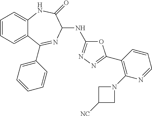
C1=CC=C2C(=C1)NC(=O)C(NC1=NN=C(C3=C(N4CC([NC])C4)N=CC=C3)O1)N=C2C1=CC=CC=C1
